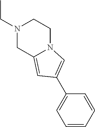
C1N(CC)CCN2C1=CC(C1=CC=CC=C1)=C2
